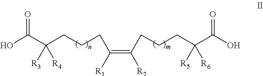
C(C(CCCC(=C(CCCC(C(O)=O)([R5])[R6])[R2])[R1])([R3])[R4])(O)=O
